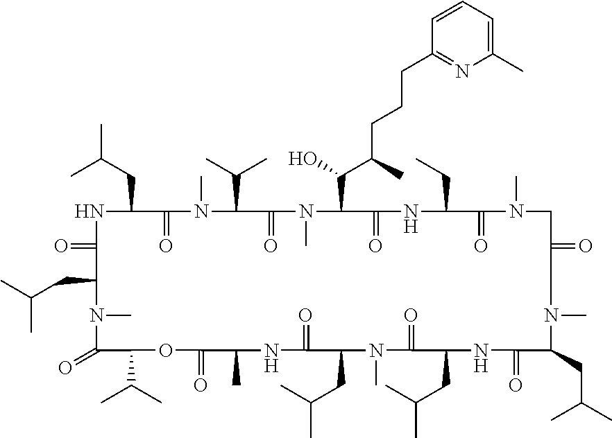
C1(=O)C(C(C)C)OC(=O)C(C)NC(=O)C(CC(C)C)N(C)C(=O)C(CC(C)C)NC(=O)C(CC(C)C)N(C)C(=O)CN(C)C(=O)C(CC)NC(=O)C(C(O)C(C)CCCC2=NC(C)=CC=C2)N(C)C(=O)C(C(C)C)N(C)C(=O)C(CC(C)C)NC(=O)C(CC(C)C)N1C
